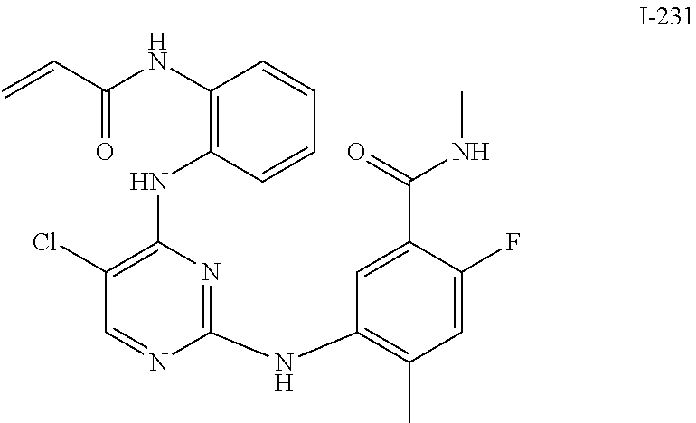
C1(Cl)=C(NC2=C(NC(C=C)=O)C=CC=C2)N=C(NC2=C(C)C=C(F)C(C(=O)NC)=C2)N=C1
